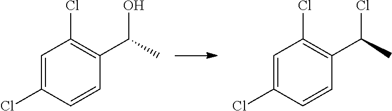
C1=C(Cl)C=CC(C(C)Cl)=C1Cl.C1=C(Cl)C=CC(C(C)O)=C1Cl
